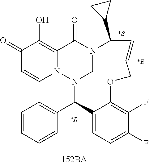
C1(=O)C=CN2C(=C1O)C(=O)N1CN2C(C2=CC=CC=C2)C2=CC=C(F)C(F)=C2OCC=CC1C1CC1.[*R].[*S].[*E]
